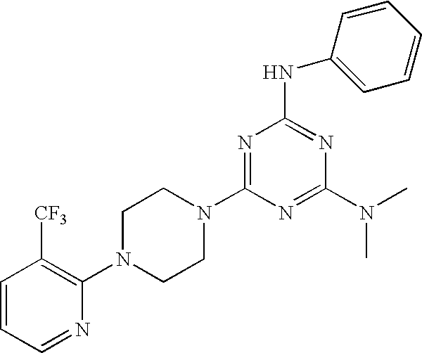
C1=CC=NC(N2CCN(C3=NC(NC4=CC=CC=C4)=NC(N(C)C)=N3)CC2)=C1[CF3]
